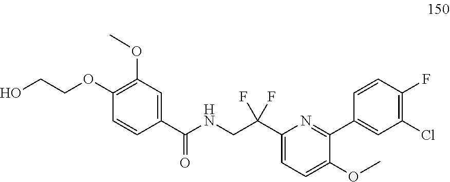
O(C1=C(OC)C=C(C(NCC(C2=CC=C(OC)C(C3=CC(Cl)=C(F)C=C3)=N2)(F)F)=O)C=C1)CCO
